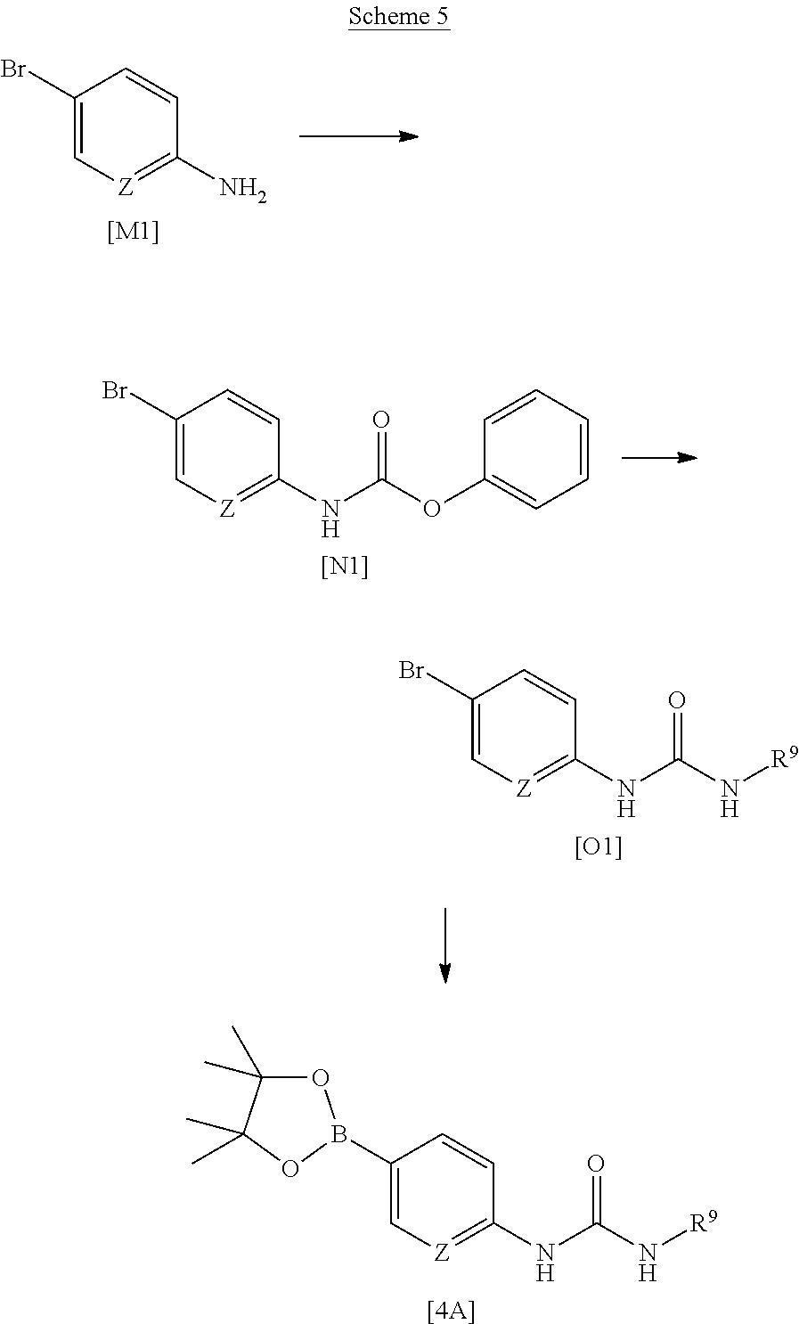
C1(Br)=C[Z]=C(N)C=C1.[[M1]].C1(Br)=C[Z]=C(NC(OC2=CC=CC=C2)=O)C=C1.[[N1]].C1(Br)=C[Z]=C(NC(N[R9])=O)C=C1.[[O1]].C1(B2OC(C)(C)C(C)(C)O2)=C[Z]=C(NC(N[R9])=O)C=C1.[[4A]]
